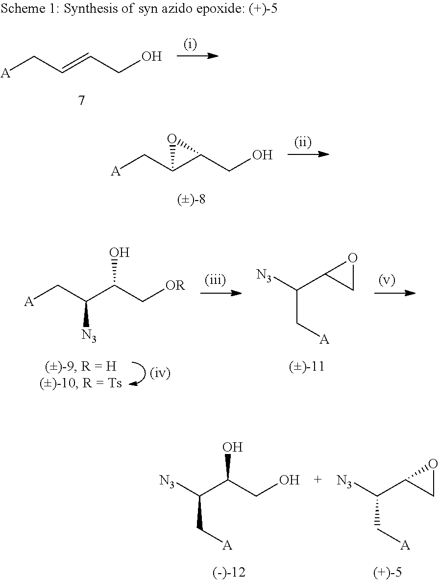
[A]CC1C(CO)O1.[(ii)].[A]CC(C(C[OR])O)[N3].[N3]C(C1CO1)C[A].[A]CC=CCO.[N3]C(C(CO)O)C[A].[N3]C(C1CO1)C[A]
